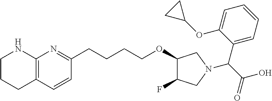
C1(OC2CC2)=CC=CC=C1C(C(O)=O)N1CC(OCCCCC2=NC3=C(C=C2)CCCN3)C(F)C1
